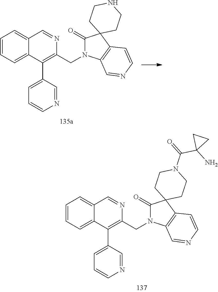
C1=CC=C2C(=C1)C=NC(CN1C(=O)C3(C4=C1C=NC=C4)CCN(C(=O)C1(N)CC1)CC3)=C2C1=CC=CN=C1.C1=CC=C2C(=C1)C=NC(CN1C(=O)C3(C4=C1C=NC=C4)CCNCC3)=C2C1=CC=CN=C1
